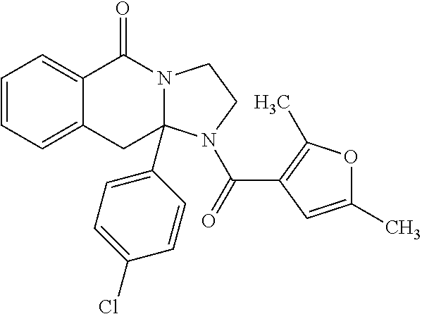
C1=CC=C2C(=C1)C(=O)N1C(C3=CC=C(Cl)C=C3)(C2)N(C(=O)C2=C(C)OC(C)=C2)CC1
